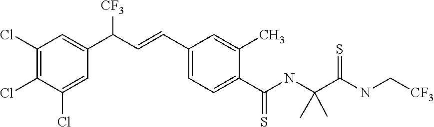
CC(NC(=S)C1=CC=C(C=CC([CF3])C2=CC(Cl)=C(Cl)C(Cl)=C2)C=C1C)(C(NC[CF3])=S)C
